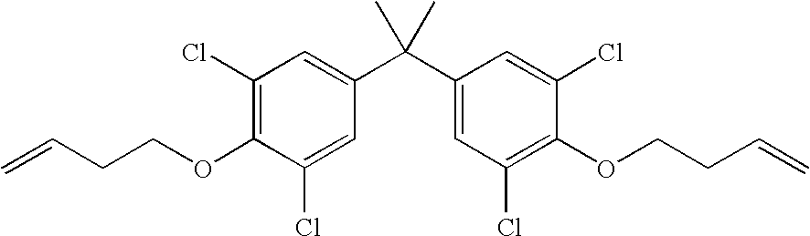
C1(Cl)=C(OCCC=C)C(Cl)=CC(C(C2=CC(Cl)=C(OCCC=C)C(Cl)=C2)(C)C)=C1
